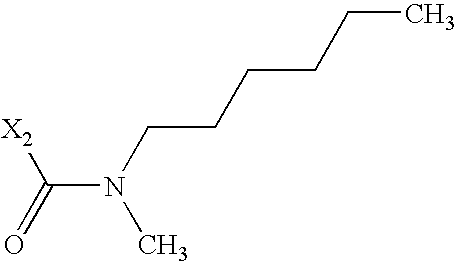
N(C(=O)[X2])(C)CCCCCC
